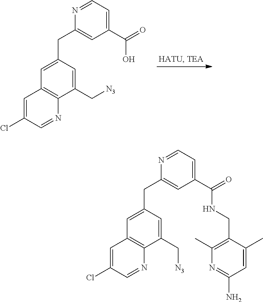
C1=NC(CC2=CC3=C(N=CC(Cl)=C3)C(C[N3])=C2)=CC(C(O)=O)=C1.C1=NC(CC2=CC3=C(N=CC(Cl)=C3)C(C[N3])=C2)=CC(C(NCC2=C(C)N=C(N)C=C2C)=O)=C1
